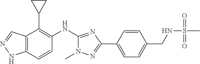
C12=C(C=CC(NC3=NC(C4=CC=C(CNS(C)(=O)=O)C=C4)=NN3C)=C1C1CC1)NN=C2
